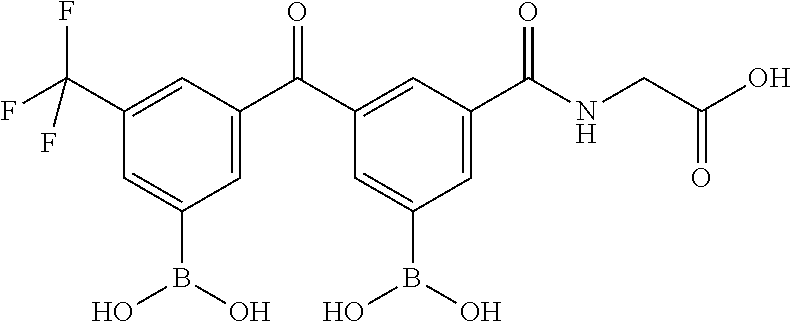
B(O)(C1=CC(C(C2=CC(B(O)O)=CC(C(F)(F)F)=C2)=O)=CC(C(NCC(O)=O)=O)=C1)O
